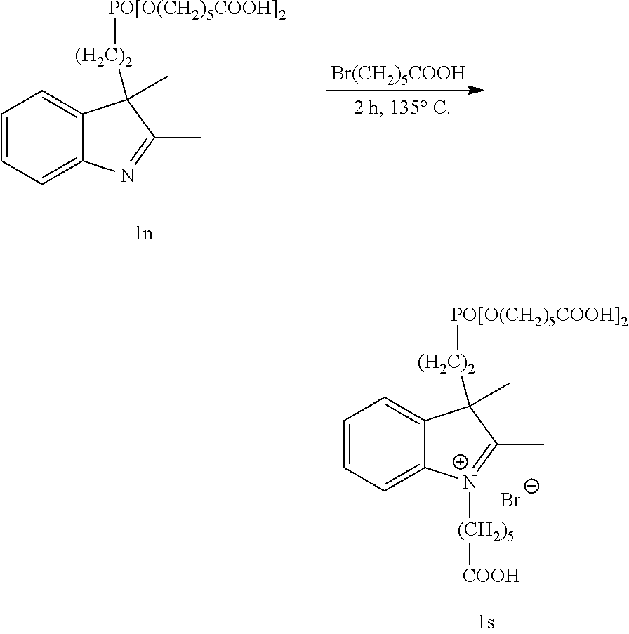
C1=CC=C2C(=C1)C(C)([(H2C)2][PO[O(CH2)5COOH]2])C(C)=N2.[Br(CH2)5COOH].C1=CC=C2C(=C1)C(C)([(H2C)2][PO[O(CH2)5COOH]2])C(C)=[N+]2[(CH2)5][COOH].[Br-]
